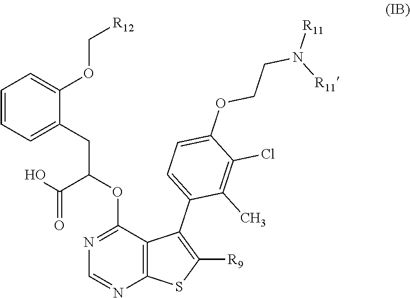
C1=CC=C(CC(C(=O)O)OC2=NC=NC3=C2C(C2=CC=C(OCCN([R11])[R11])C(Cl)=C2C)=C([R9])S3)C(OC[R12])=C1
